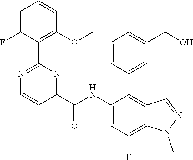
C1(NC(C2=NC(C3=C(OC)C=CC=C3F)=NC=C2)=O)=CC(F)=C2C(=C1C1=CC(CO)=CC=C1)C=NN2C
